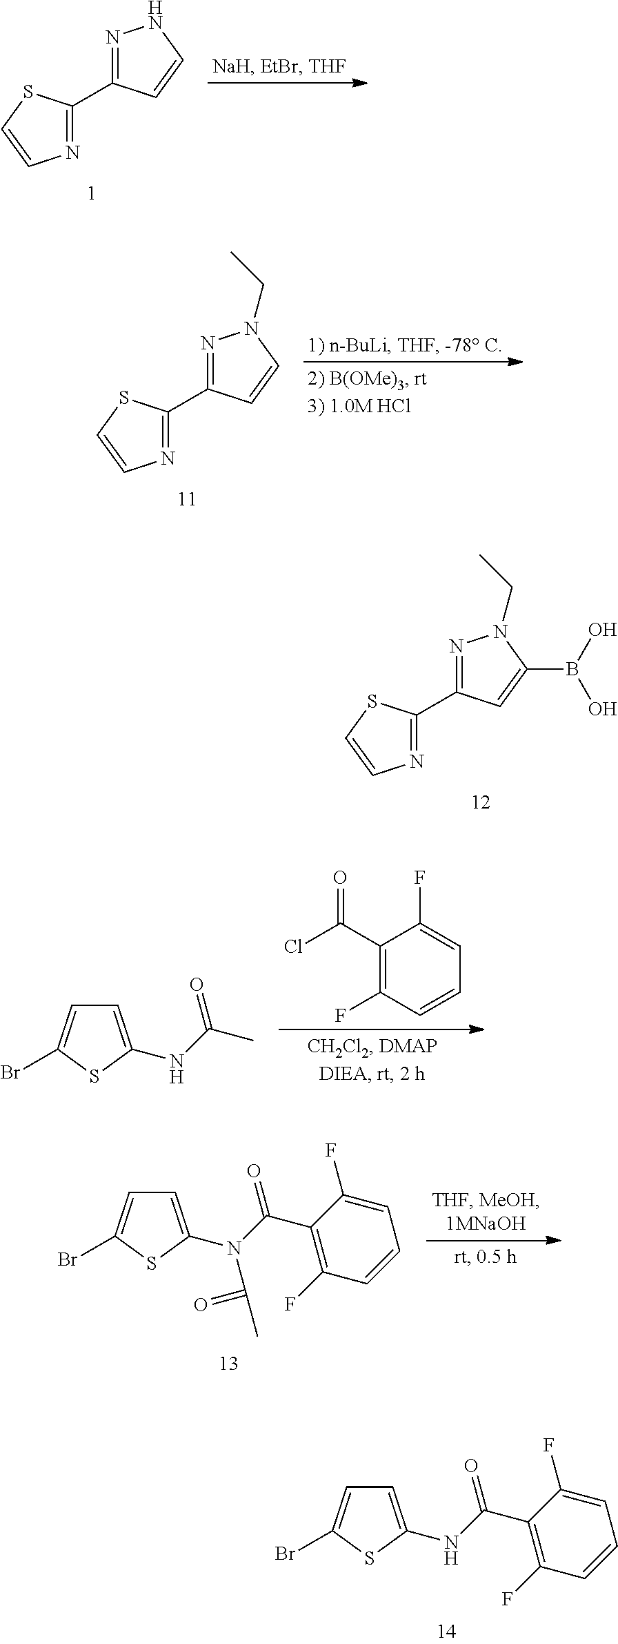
N1=C(C2=NN(CC)C(B(O)O)=C2)SC=C1.C1=C(NC(C2=C(F)C=CC=C2F)=O)SC(Br)=C1.N1=C(C2=NNC=C2)SC=C1.N1=C(C2=NN(CC)C=C2)SC=C1.C1(C(Cl)=O)=C(F)C=CC=C1F.C1=C(NC(C)=O)SC(Br)=C1.C1=C(N(C(C2=C(F)C=CC=C2F)=O)C(C)=O)SC(Br)=C1
